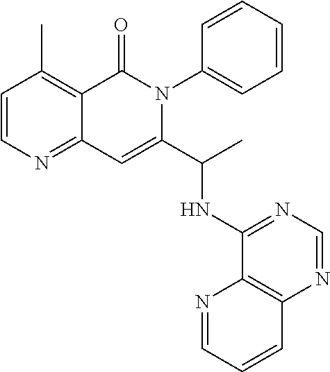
C1=CN=C2C(=C1C)C(=O)N(C1=CC=CC=C1)C(C(NC1=NC=NC3=C1N=CC=C3)C)=C2
